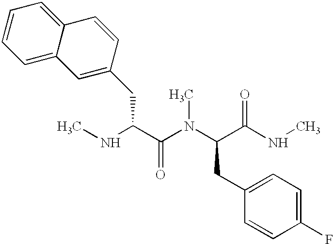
CNC(C(N(C(C(NC)=O)CC1=CC=C(F)C=C1)C)=O)CC1=CC2=CC=CC=C2C=C1
